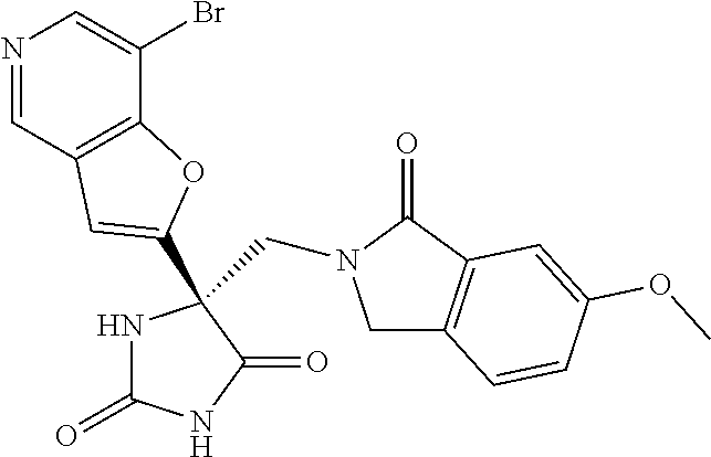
C1C2=C(C(=O)N1CC1(C3=CC4=C(C(Br)=CN=C4)O3)NC(=O)NC1=O)C=C(OC)C=C2
